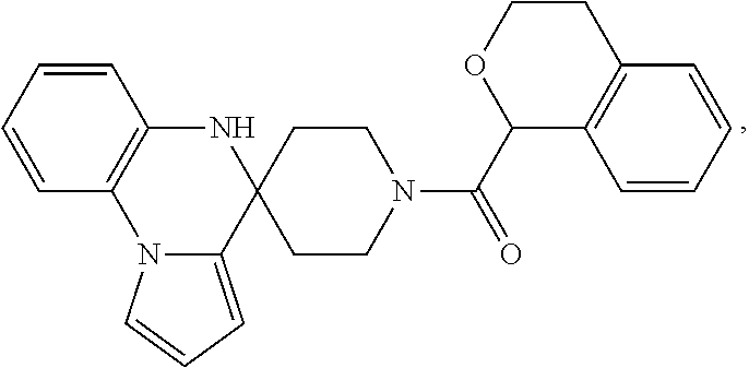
C1CN(C(C2C3=C(CCO2)C=CC=C3)=O)CCC12NC1=C(N3C2=CC=C3)C=CC=C1
